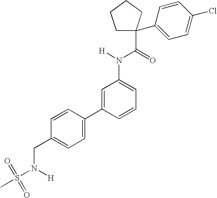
C1=C(C2=CC(N(C(C3(C4=CC=C(Cl)C=C4)CCCC3)=O)[H])=CC=C2)C=CC(CN([H])S(C)(=O)=O)=C1
